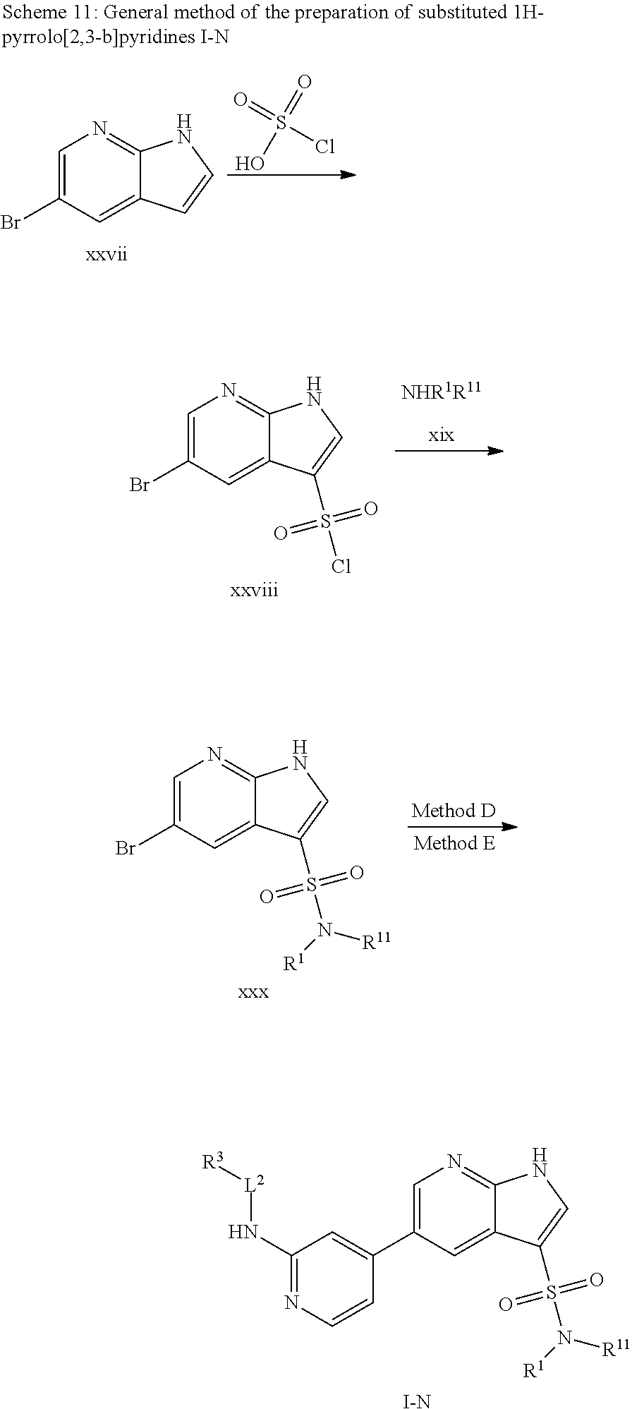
C1=C(Br)C=C2C(=N1)NC=C2.[xxvii].S(=O)(O)(=O)Cl.C1=C(C2=CC(N[L2][R3])=NC=C2)C=C2C(=N1)NC=C2S(N([R1])[R11])(=O)=O.[I-N].[NHR1R11].C1=C(Br)C=C2C(=N1)NC=C2S(Cl)(=O)=O.[xxviii].C1=C(Br)C=C2C(=N1)NC=C2S(N([R1])[R11])(=O)=O.[xxx]
